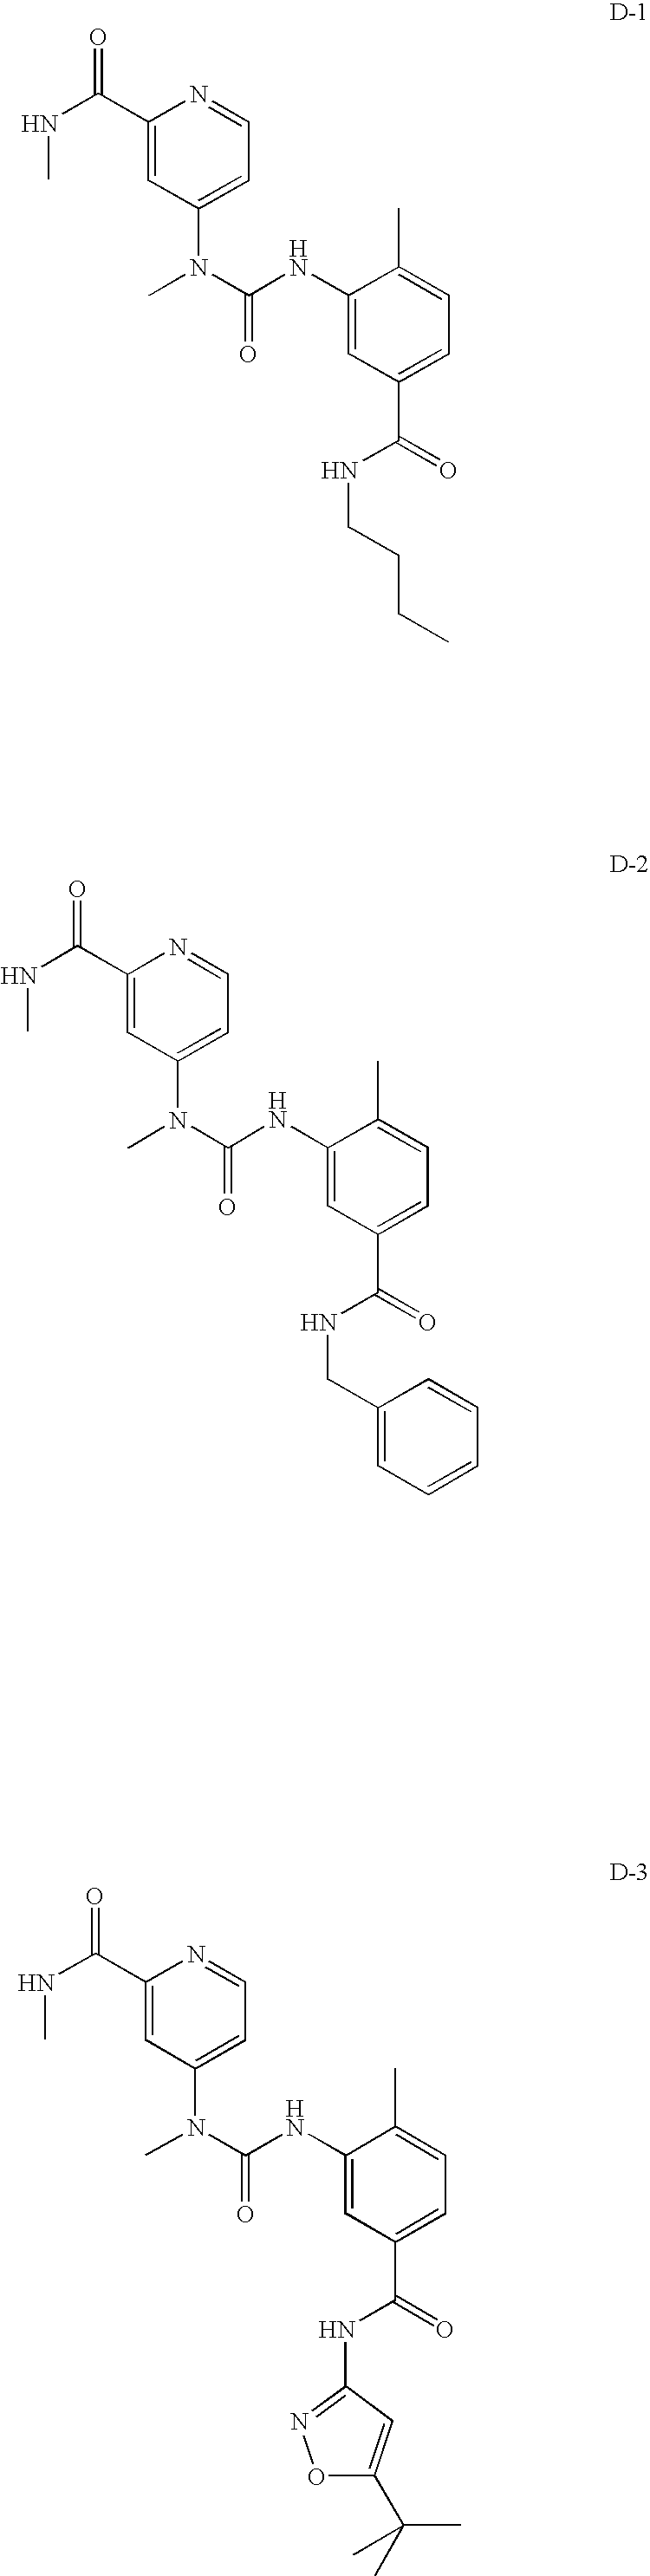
N1=CC=C(N(C)C(=O)NC2=CC(C(NCCCC)=O)=CC=C2C)C=C1C(NC)=O.N1=CC=C(N(C)C(=O)NC2=CC(C(NCC3=CC=CC=C3)=O)=CC=C2C)C=C1C(NC)=O.N1=CC=C(N(C)C(=O)NC2=CC(C(NC3=NOC(C(C)(C)C)=C3)=O)=CC=C2C)C=C1C(NC)=O
